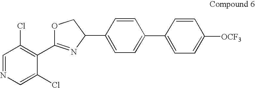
C1=NC=C(Cl)C(C2=NC(C3=CC=C(C4=CC=C([OCF3])C=C4)C=C3)CO2)=C1Cl
